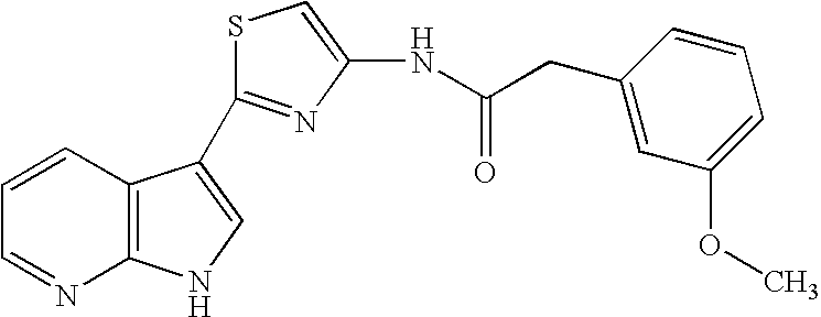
C1=CC2=C(N=C1)NC=C2C1=NC(NC(CC2=CC(OC)=CC=C2)=O)=CS1
